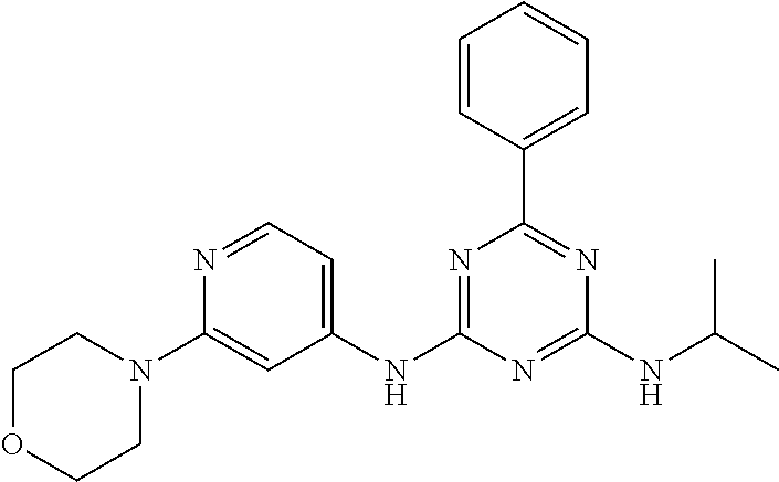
C1(NC2=NC(C3=CC=CC=C3)=NC(NC(C)C)=N2)=CC=NC(N2CCOCC2)=C1
